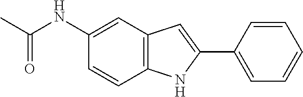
C12=C(C=C(NC(C)=O)C=C1)C=C(C1=CC=CC=C1)N2
